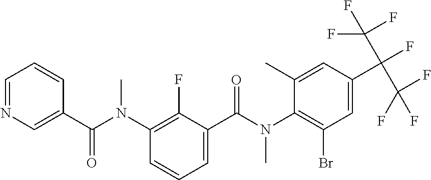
C1=C(C(F)(C(F)(F)F)C(F)(F)F)C=C(C)C(N(C(C2=CC=CC(N(C(C3=CN=CC=C3)=O)C)=C2F)=O)C)=C1Br
